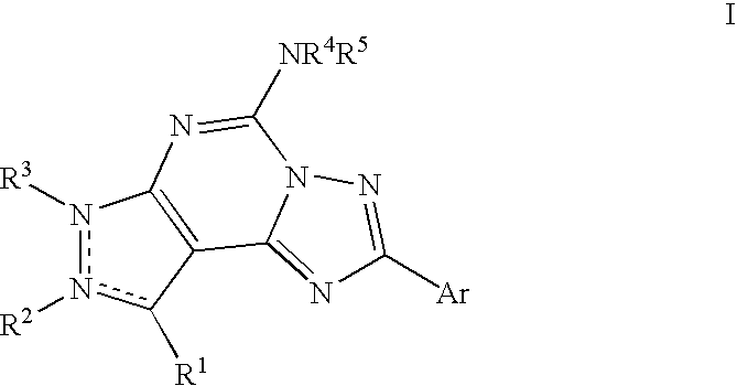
n1([R3])n([R2])c([R1])C2=C1N=C([NR4R5])N1C2=NC([Ar])=N1
